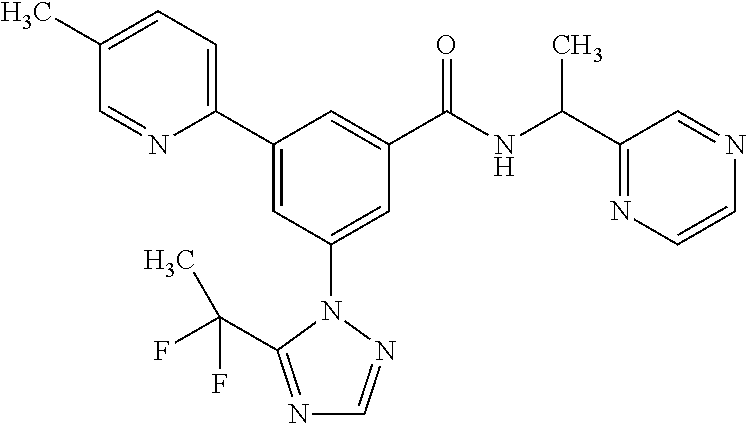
C1(C2=CC(N3N=CN=C3C(F)(F)C)=CC(C(NC(C3=NC=CN=C3)C)=O)=C2)=CC=C(C)C=N1
